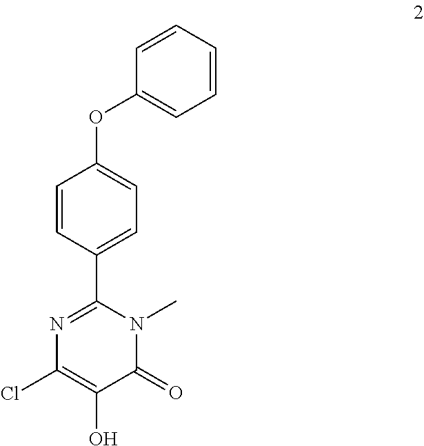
C1=CC(C2=NC(Cl)=C(O)C(=O)N2C)=CC=C1OC1=CC=CC=C1
